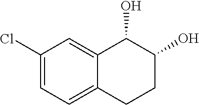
C1(Cl)=CC=C2C(=C1)C(O)C(O)CC2
